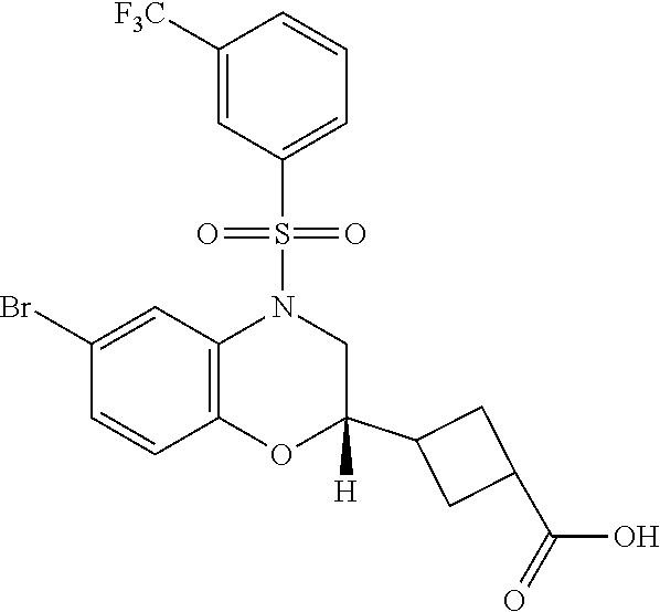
C1C(C2CC(C(=O)O)C2)([H])OC2=C(C=C(Br)C=C2)N1S(C1=CC=CC([F3C])=C1)(=O)=O
